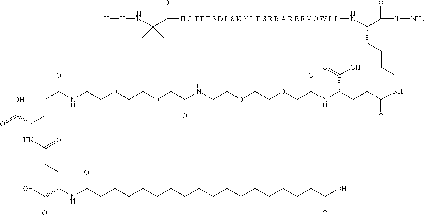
C(C(NCCOCCOCC(NCCOCCOCC(NC(CCC(NCCCCC(N[H G T F T S D L S K Y L E S R R A R E F V Q W L L]C(C(N[H][H])(C)C)=O)C([T]N)=O)=O)C(=O)O)=O)=O)=O)CC(NC(=O)CCC(NC(CCCCCCCCCCCCCCCCC(O)=O)=O)C(=O)O)C(O)=O
